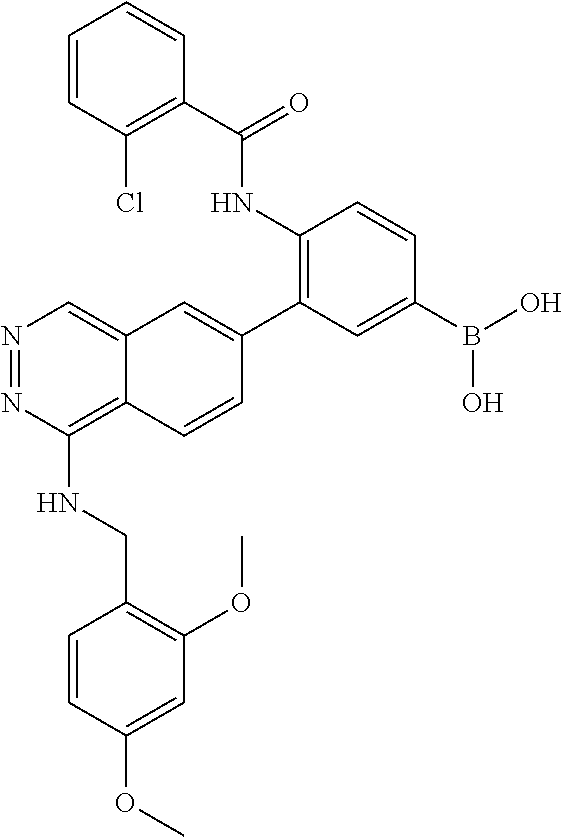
B(O)(C1=CC(C2=CC3=CN=NC(NCC4=C(OC)C=C(OC)C=C4)=C3C=C2)=C(NC(C2=C(Cl)C=CC=C2)=O)C=C1)O
